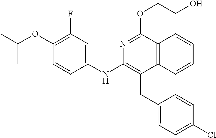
C1(NC2=C(CC3=CC=C(Cl)C=C3)C3=C(C(OCCO)=N2)C=CC=C3)=CC(F)=C(OC(C)C)C=C1
